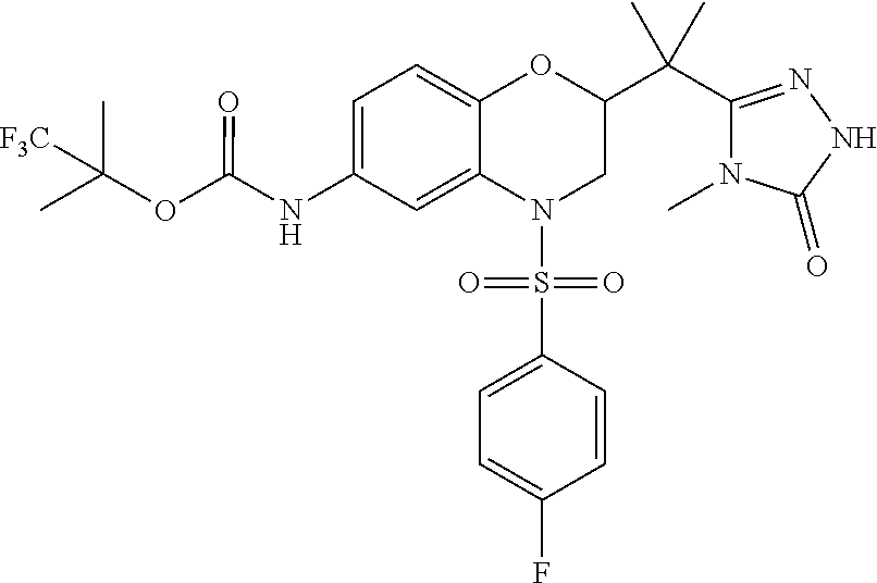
C1=C(NC(OC(C)(C)[F3C])=O)C=C2C(=C1)OC(C(C1=NNC(=O)N1C)(C)C)CN2S(=O)(C1=CC=C(F)C=C1)=O
